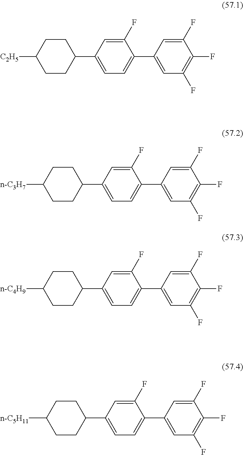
C1([C2H5])CCC(C2=CC=C(C3=CC(F)=C(F)C(F)=C3)C(F)=C2)CC1.C1([n-C4H9])CCC(C2=CC=C(C3=CC(F)=C(F)C(F)=C3)C(F)=C2)CC1.C1([n-C5H11])CCC(C2=CC=C(C3=CC(F)=C(F)C(F)=C3)C(F)=C2)CC1.C1([n-C3H7])CCC(C2=CC=C(C3=CC(F)=C(F)C(F)=C3)C(F)=C2)CC1
